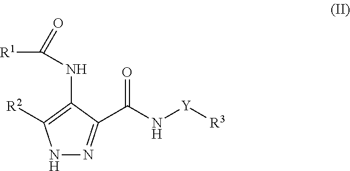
N1N=C(C(N[Y][R3])=O)C(NC(=O)[R1])=C1[R2]
